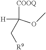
[COOQ]C(OC)([H])C[R9]
